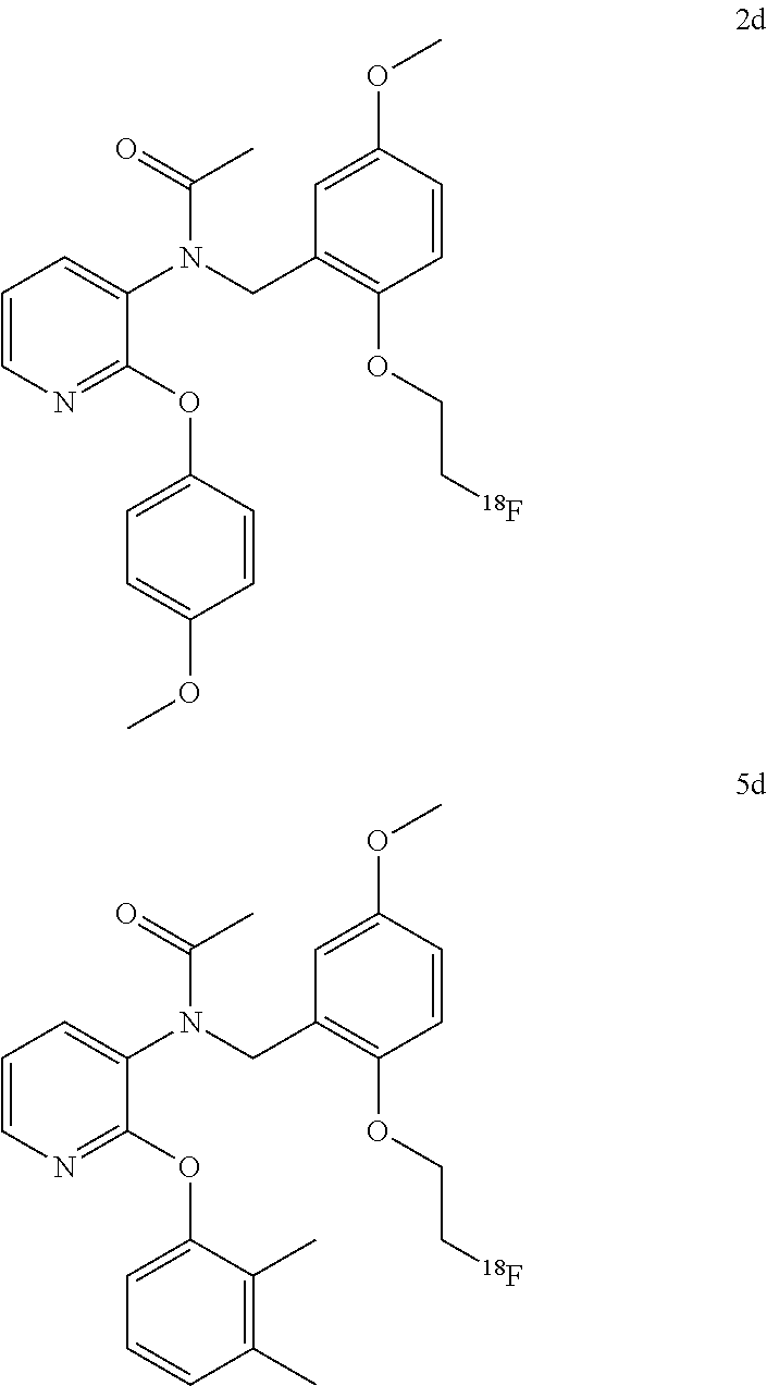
C1=CN=C(OC2=CC=C(OC)C=C2)C(N(CC2=C(OCC[18F])C=CC(OC)=C2)C(C)=O)=C1.C1=CN=C(OC2=CC=CC(C)=C2C)C(N(CC2=C(OCC[18F])C=CC(OC)=C2)C(C)=O)=C1
